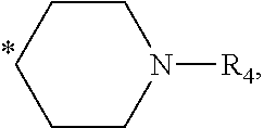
C1CCCN([R4])C1
